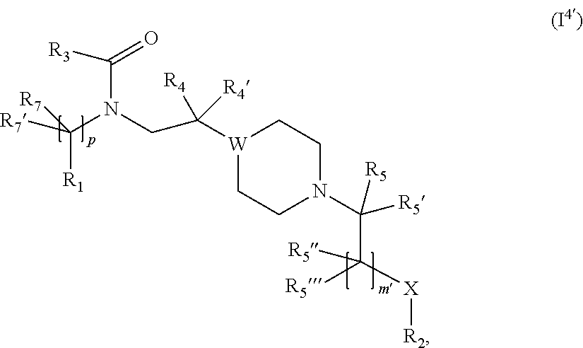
[W]1(C([R4])([R4])CN(C([R3])=O)C([R7])([R1])[R7])CCN(C([R5])([R5])C([X][R2])([R5])[R5])CC1
